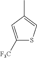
C1([F3C])=CC(C)=CS1
